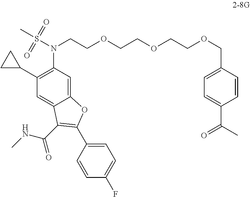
C12=CC(N(S(C)(=O)=O)CCOCCOCCOCC3=CC=C(C(C)=O)C=C3)=C(C3CC3)C=C1C(C(=O)NC)=C(C1=CC=C(F)C=C1)O2
